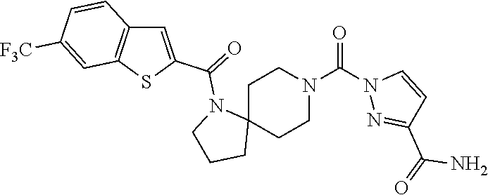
C12=C(SC(C(=O)N3C4(CCN(C(N5N=C(C(=O)N)C=C5)=O)CC4)CCC3)=C1)C=C([F3C])C=C2
